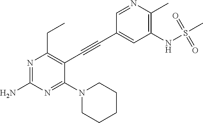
N1=C(N)N=C(N2CCCCC2)C(C#CC2=CC(NS(C)(=O)=O)=C(C)N=C2)=C1CC
